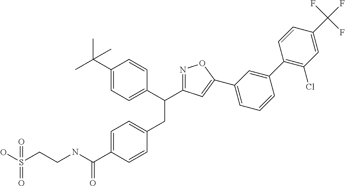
C1(C(C)(C)C)=CC=C(C(CC2=CC=C(C(NCCS(O)(=O)=O)=O)C=C2)C2=NOC(C3=CC=CC(C4=C(Cl)C=C(C(F)(F)F)C=C4)=C3)=C2)C=C1
